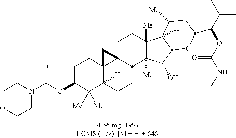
C1(OC(N2CCOCC2)=O)C([Me])([Me])C2([H])C3(CC1)C1(CCC4([Me])C([Me])(C(O)C5C4([H])C([Me])CC(C(C(C)C)OC(NC)=O)O5)C1CC2)C3
